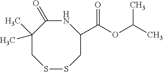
N1C(=O)C(C)(C)CSSCC1C(OC(C)C)=O
